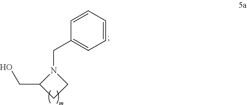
OCC1CCN1CC1=CC=CC=C1
